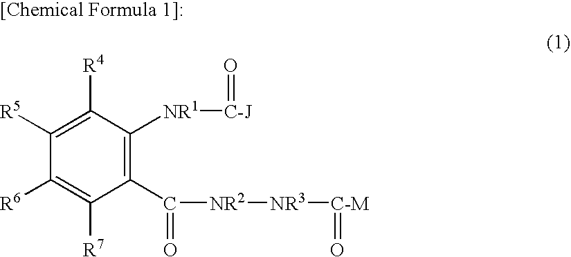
C1(C(=O)[NR2][NR3][C-M]=O)=C([NR1][C-J]=O)C([R4])=C([R5])C([R6])=C1[R7]
